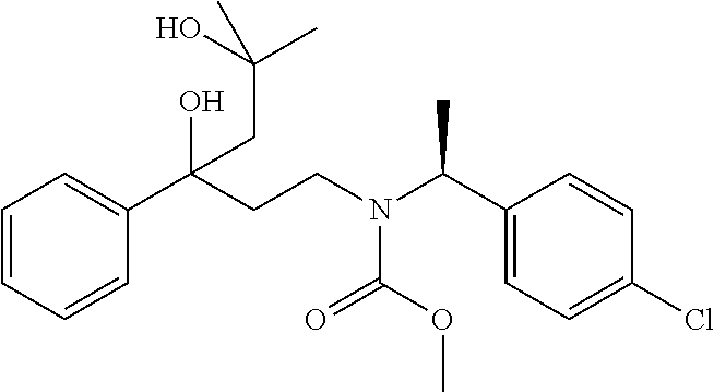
C1=CC=CC(C(CCN(C(C2=CC=C(Cl)C=C2)C)C(OC)=O)(O)CC(C)(O)C)=C1
